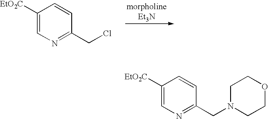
C1([EtO2C])=CN=C(CCl)C=C1.[morpholineEt3N].C1([EtO2C])=CN=C(CN2CCOCC2)C=C1
